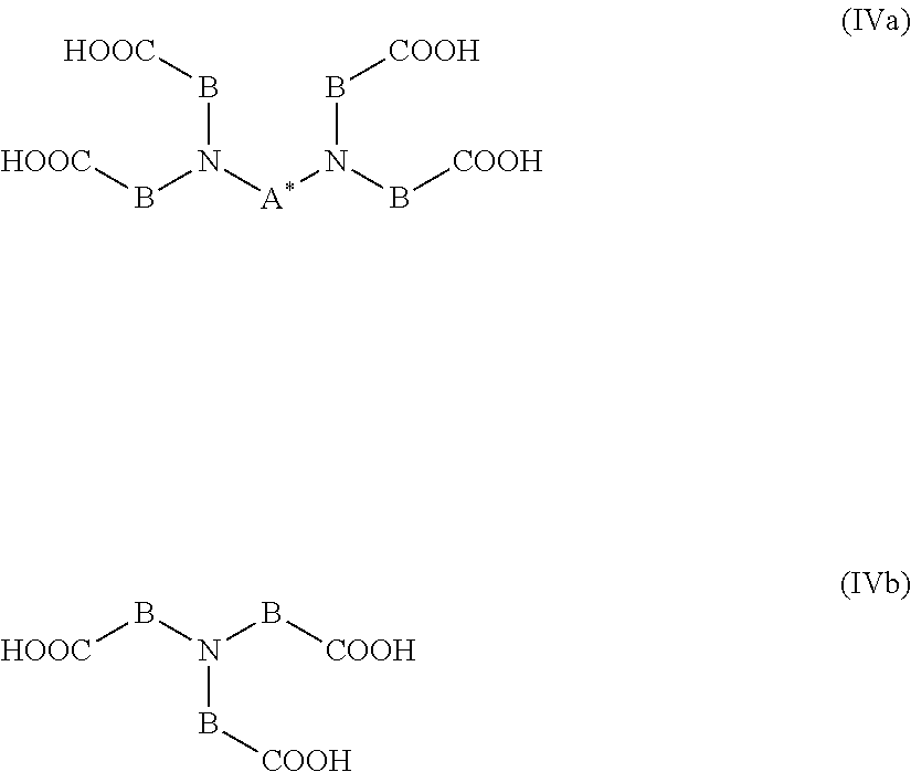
B(N([A*]N(B[COOH])B[COOH])B[HOOC])[HOOC].N(B[COOH])(B[HOOC])B[COOH]
